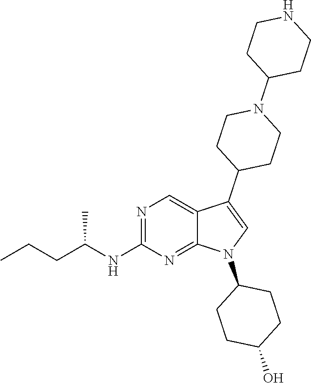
N1=C(NC(CCC)C)N=C2C(=C1)C(C1CCN(C3CCNCC3)CC1)=CN2C1CCC(O)CC1
